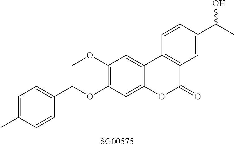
O(C1=C(OC)C=C2C(=C1)OC(=O)C1=C2C=CC(C(C)O)=C1)CC1=CC=C(C)C=C1
